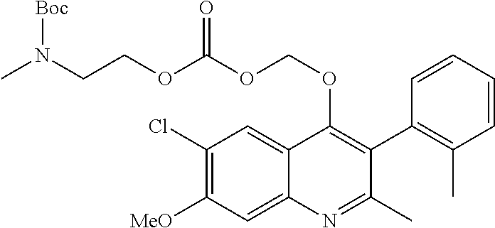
C1(Cl)=C([MeO])C=C2C(=C1)C(OCOC(OCCN(C)[Boc])=O)=C(C1=C(C)C=CC=C1)C(C)=N2
